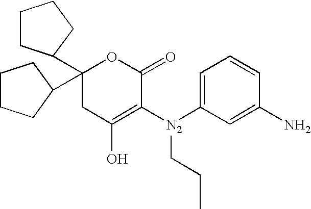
C1(C2CCCC2)(C2CCCC2)CC(O)=C([N2](C2=CC=CC(N)=C2)CCC)C(=O)O1
